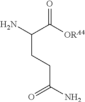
C(CC(N)C([ORA4])=O)C(N)=O
